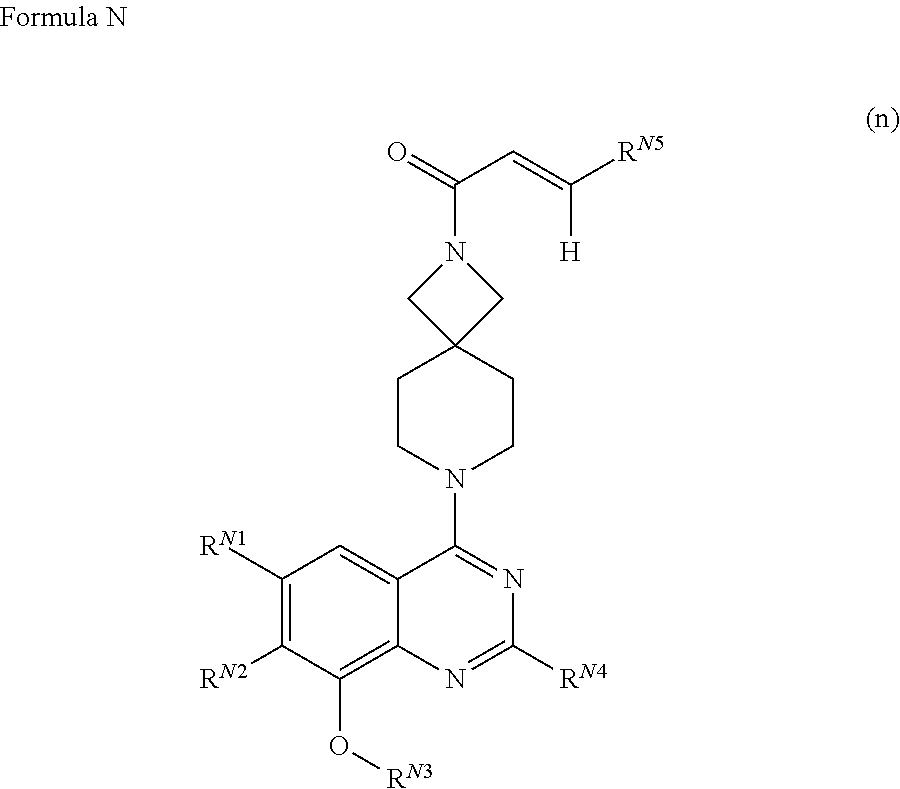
C1([RN1])=C([RN2])C(O[RN3])=C2C(=C1)C(N1CCC3(CC1)CN(C(C=C([H])[RN5])=O)C3)=NC([RN4])=N2
